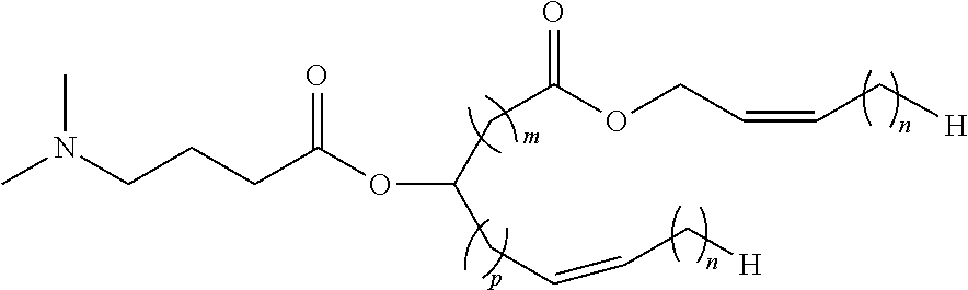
CN(CCCC(OC(CC=CC[H])CC(=O)OCC=CC[H])=O)C
